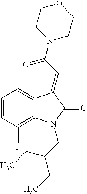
C1=C2C(=C(F)C=C1)N(CC(CC)CC)C(=O)C2=CC(=O)N1CCOCC1
